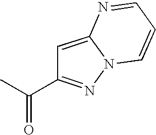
CC(C1=NN2C(=C1)N=CC=C2)=O
